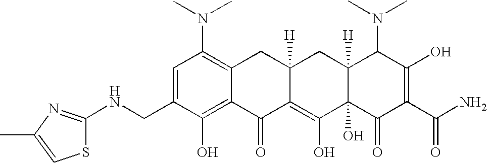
C1(CNC2=NC(C)=CS2)=CC(N(C)C)=C2C(=C1O)C(=O)C1=C(O)C3(O)C([H])(CC1([H])C2)C(N(C)C)C(O)=C(C(N)=O)C3=O
